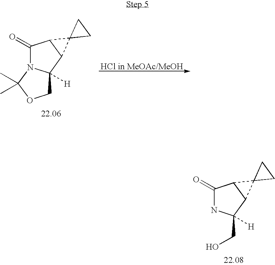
C1C2([H])N(C(C)(C)O1)C(=O)C1C2C12CC2.[HCl in MeOAc/MeOH].C(C1([H])NC(=O)C2C1C21CC1)O
